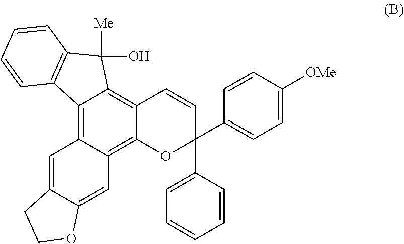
C12=C3C(=C4C(=C1C([Me])(O)C1=C2C=CC=C1)C=CC(C1=CC=CC=C1)(C1=CC=C([OMe])C=C1)O4)C=C1C(=C3)CCO1
